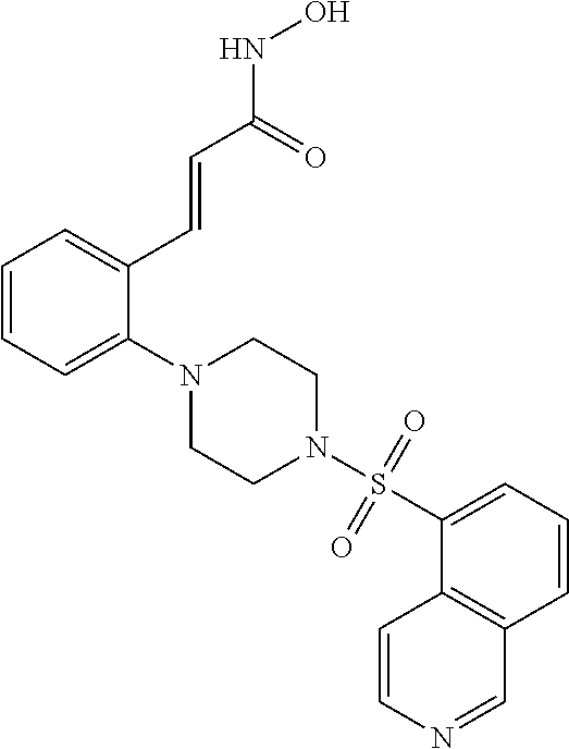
C1=CC=C(N2CCN(S(C3=CC=CC4=C3C=CN=C4)(=O)=O)CC2)C(C=CC(NO)=O)=C1
